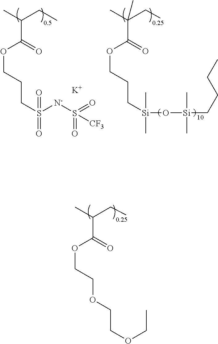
CC(CC)C(=O)OCCOCCOCC.CC(CC)C(OCCCS(=O)([N-]S([CF3])(=O)=O)=O)=O.CC(CC)(C(=O)OCCC[Si](C)(C)O[Si](C)(C)CCCC)C.[K]
